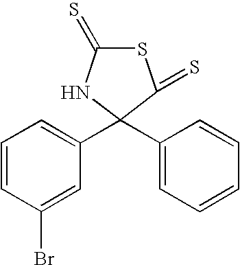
C1=CC(Br)=CC(C2(C3=CC=CC=C3)NC(=S)SC2=S)=C1
